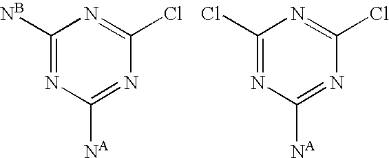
C1([NB])=NC([NA])=NC(Cl)=N1.C1(Cl)=NC([NA])=NC(Cl)=N1
